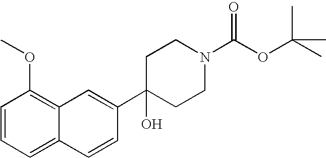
C1=CC=C2C(=C1OC)C=C(C1(O)CCN(C(OC(C)(C)C)=O)CC1)C=C2
